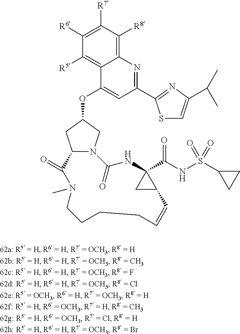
C12N(CC(OC3=CC(C4=NC(C(C)C)=CS4)=NC4=C([R8])C([R7])=C([R6])C([R5])=C34)C1)C(=O)NC1(C(NS(C3CC3)(=O)=O)=O)CC1C=CCCCCN(C)C2=O
